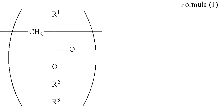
CCC([R1])(C)C(=O)O[R2][R3]
